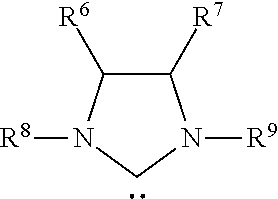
C1([R7])C([R6])N([R8])CN1[R9]
